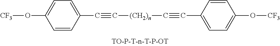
C(#C[(CH2)n]C#CC1=CC=C(O[CF3])C=C1)C1=CC=C(O[CF3])C=C1
